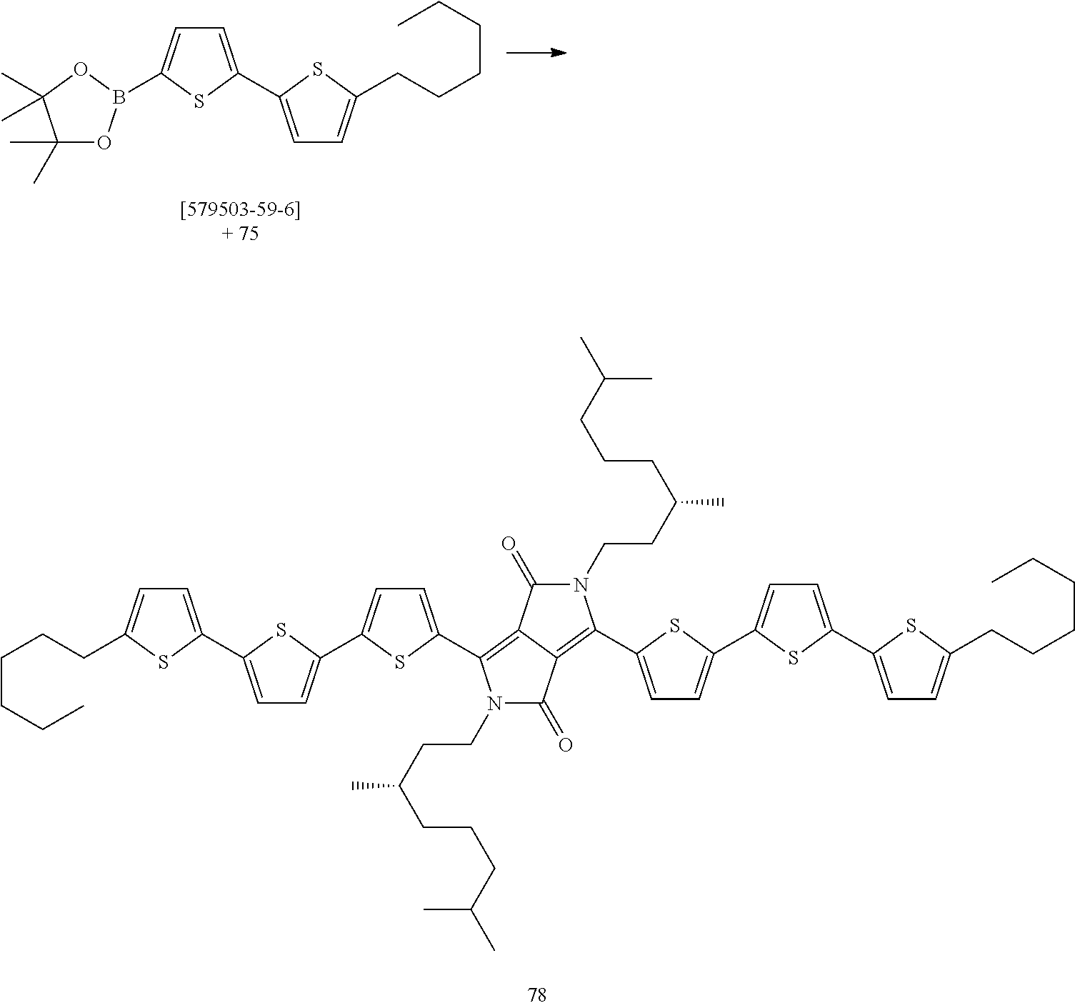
C1=C(C2=CC=C(C3=CC=C(C4=C5C(=C(C6=CC=C(C7=CC=C(C8=CC=C(CCCCCC)S8)S7)S6)N(CCC(C)CCCC(C)C)C5=O)C(=O)N4CCC(C)CCCC(C)C)S3)S2)SC(CCCCCC)=C1.C1(C)(C)OB(C2=CC=C(C3=CC=C(CCCCCC)S3)S2)OC1(C)C
